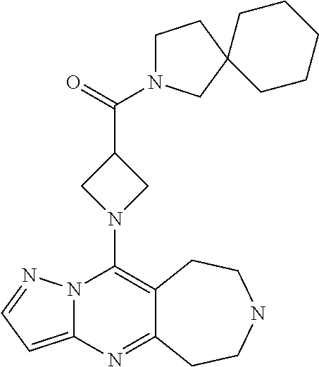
N12C(=CC=N1)N=C1C(=C2N2CC(C(=O)N3CCC4(C3)CCCCC4)C2)CCNCC1
